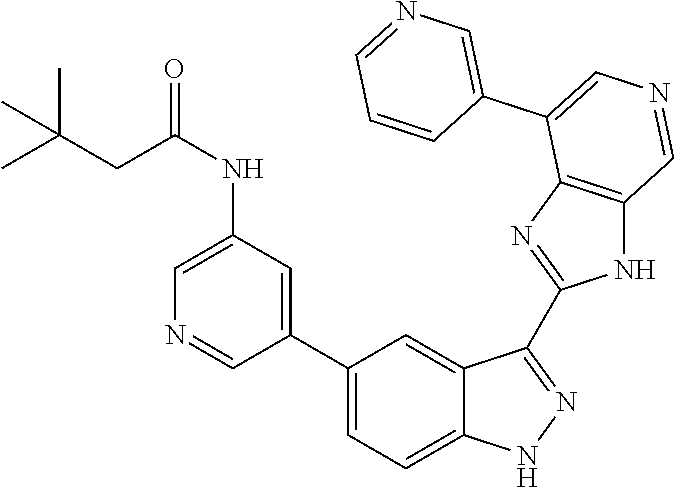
N(C1=CN=CC(C2=CC=C3C(=C2)C(C2=NC4=C(N2)C=NC=C4C2=CN=CC=C2)=NN3)=C1)C(=O)CC(C)(C)C
